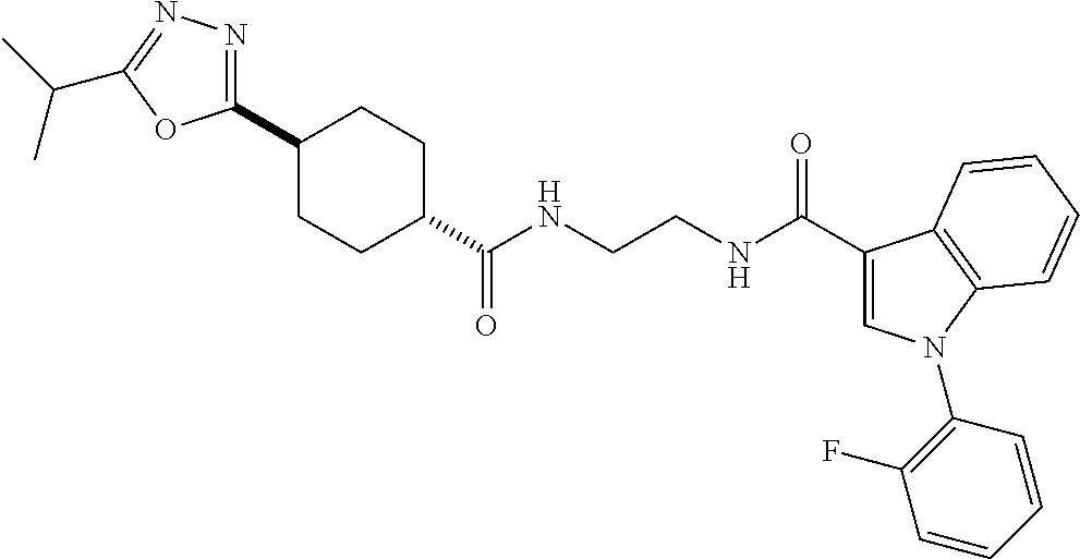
C1(C2=NN=C(C(C)C)O2)CCC(C(=O)NCCNC(=O)C2=CN(C3=C(F)C=CC=C3)C3=C2C=CC=C3)CC1
